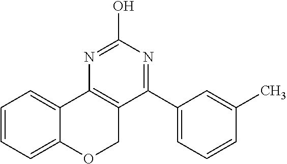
C1=CC=C2C(=C1)C1=C(CO2)C(C2=CC=CC(C)=C2)=NC(O)=N1
